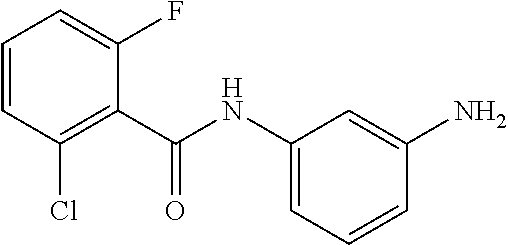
C1=CC(Cl)=C(C(=O)NC2=CC=CC(N)=C2)C(F)=C1
